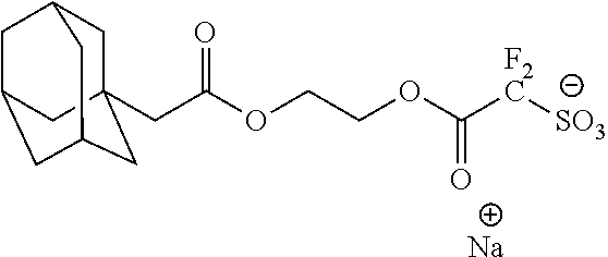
C1C2(CC(OCCOC([F2C][SO3])=O)=O)CC3CC(CC1C3)C2.[Na]
